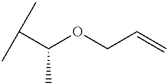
C(OCC=C)(C(C)C)C
